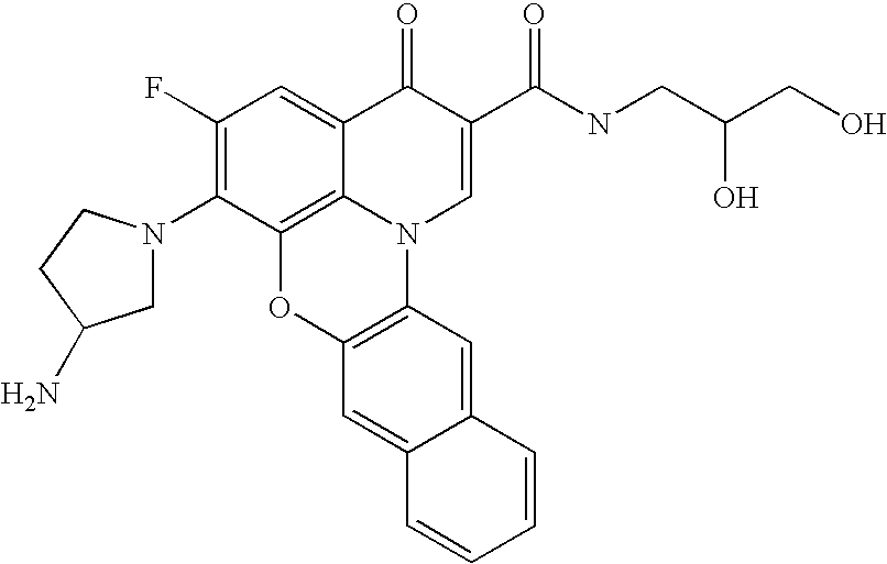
C1(F)=C(N2CC(N)CC2)C2=C3C(=C1)C(=O)C(C(NCC(CO)O)=O)=CN3C1=C(O2)C=C2C(=C1)C=CC=C2
